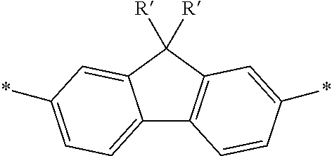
C12=CC=C(*)C=C1C([R])([R])C1=C2C=CC(*)=C1
